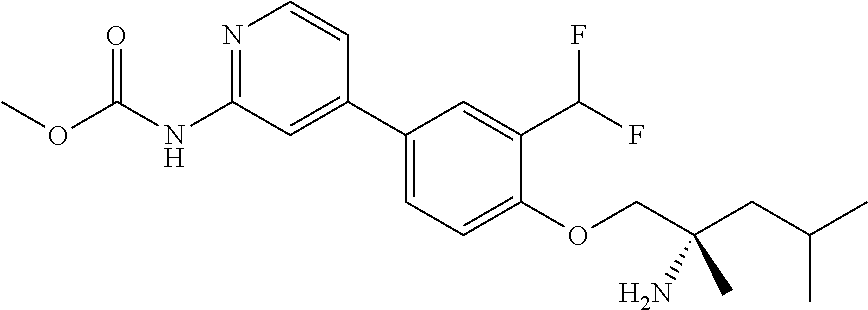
COC(NC1=NC=CC(C2=CC=C(OCC(CC(C)C)(N)C)C(C(F)F)=C2)=C1)=O
